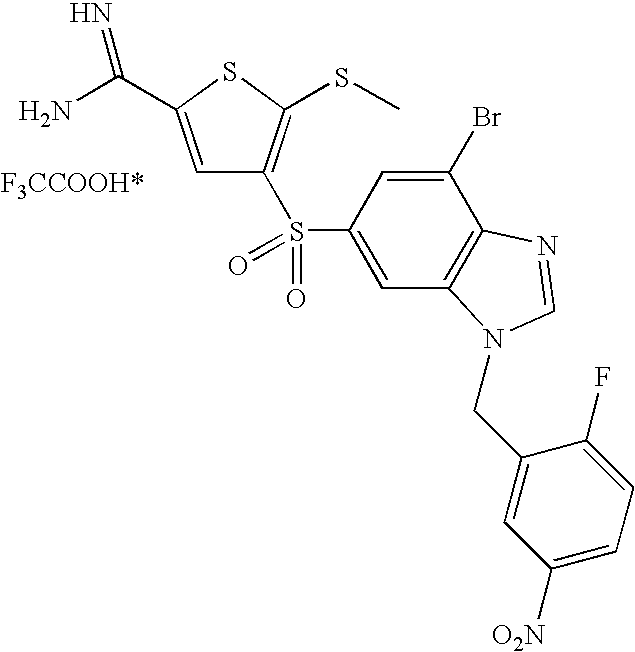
C1=C(C(N)=N)SC(SC)=C1S(C1=CC2=C(C(Br)=C1)N=CN2CC1=CC([O2N])=CC=C1F)(=O)=O
